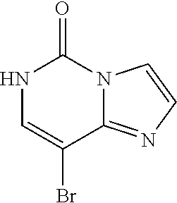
N1C=C(Br)C2=NC=CN2C1=O
